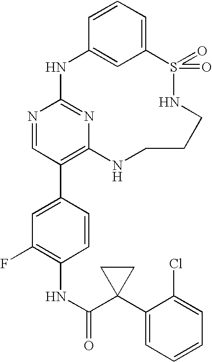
C12=CC=CC(=C1)NC1=NC(=C(C3=CC(F)=C(NC(=O)C4(C5=CC=CC=C5Cl)CC4)C=C3)C=N1)NCCCNS2(=O)=O
